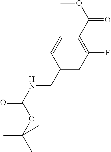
C1(CNC(=O)OC(C)(C)C)=CC(F)=C(C(OC)=O)C=C1
